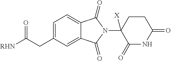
C1=C(CC([RHN])=O)C=C2C(=C1)C(=O)N(C1([X])C(=O)NC(=O)CC1)C2=O
